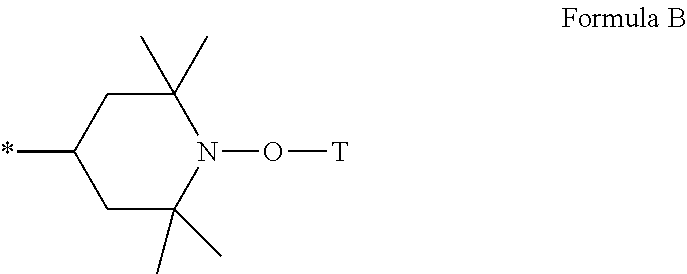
C1C(C)(C)N(O[T])C(C)(C)CC1*
